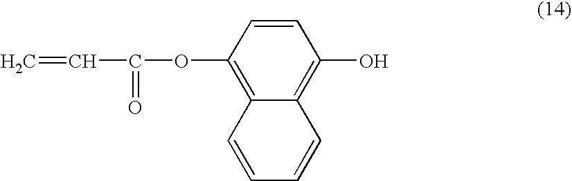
C12=C(O)C=CC(OC(=O)C=C)=C1C=CC=C2
